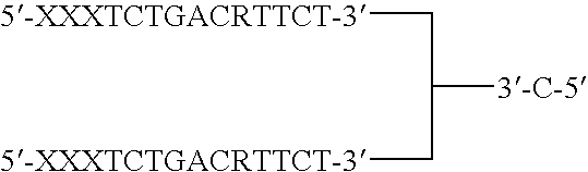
C([3-C-5])(C[5-XXXTCTGACRTTCT-3])C[5-XXXTCTGACRTTCT-3]
